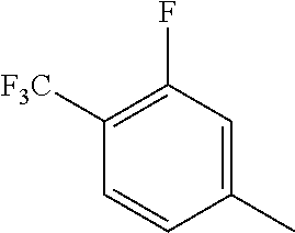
C1(C)=CC(F)=C([F3C])C=C1
